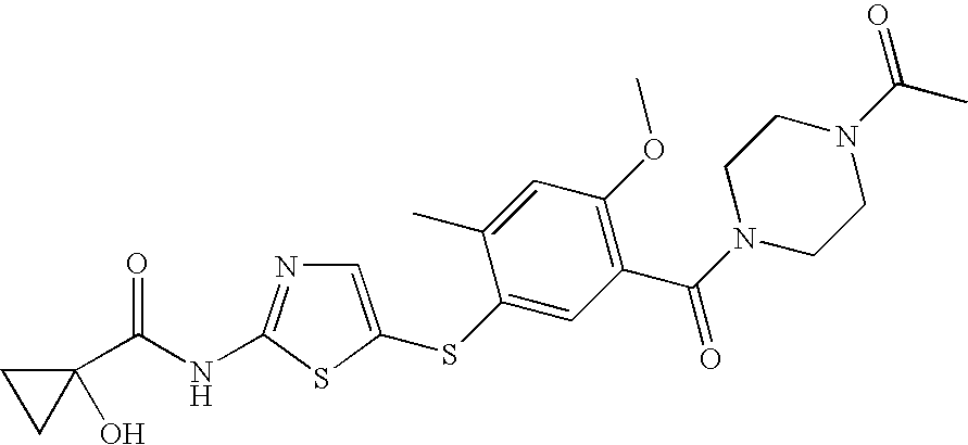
C1=C(SC2=CC(C(N3CCN(C(C)=O)CC3)=O)=C(OC)C=C2C)SC(NC(=O)C2(O)CC2)=N1
